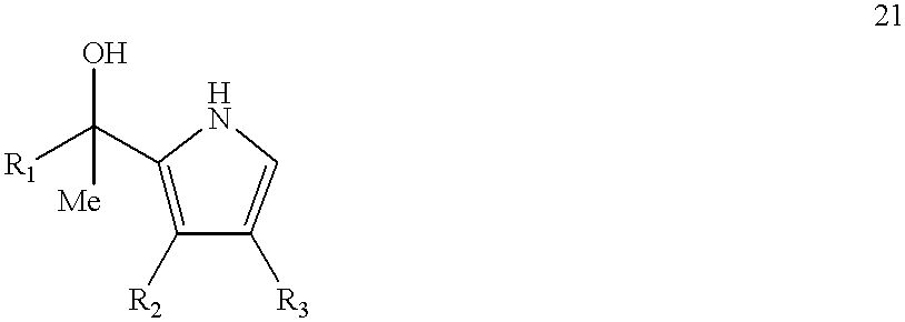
C1(C([R1])(O)[Me])=C([R2])C([R3])=CN1
